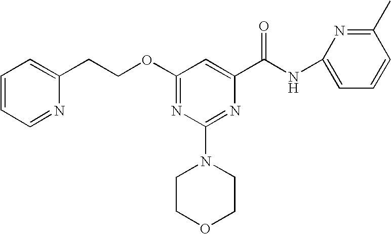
O(C1=NC(N2CCOCC2)=NC(C(NC2=CC=CC(C)=N2)=O)=C1)CCC1=CC=CC=N1
